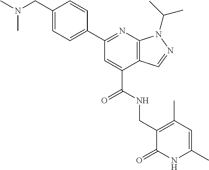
N(CC1=CC=C(C2=NC3=C(C(C(=O)NCC4=C(C)C=C(C)NC4=O)=C2)C=NN3C(C)C)C=C1)(C)C
